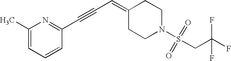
C1(C)=CC=CC(C#CC=C2CCN(S(=O)(=O)CC(F)(F)F)CC2)=N1
